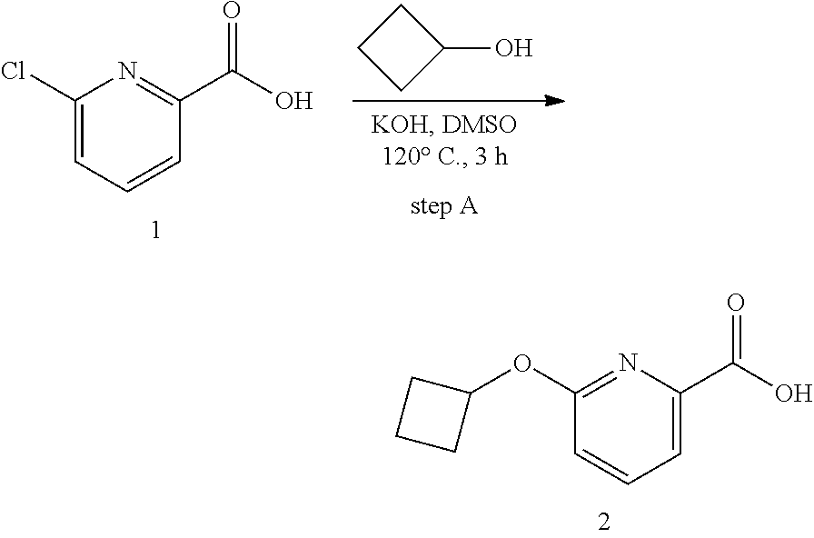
C1CCC1O.C1(Cl)=CC=CC(C(O)=O)=N1.C1(OC2CCC2)=NC(C(O)=O)=CC=C1
